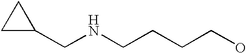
C1(CNCCCCO)CC1
